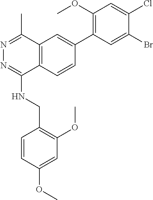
C1(OC)=C(C2=CC3=C(C=C2)C(NCC2=C(OC)C=C(OC)C=C2)=NN=C3C)C=C(Br)C(Cl)=C1
